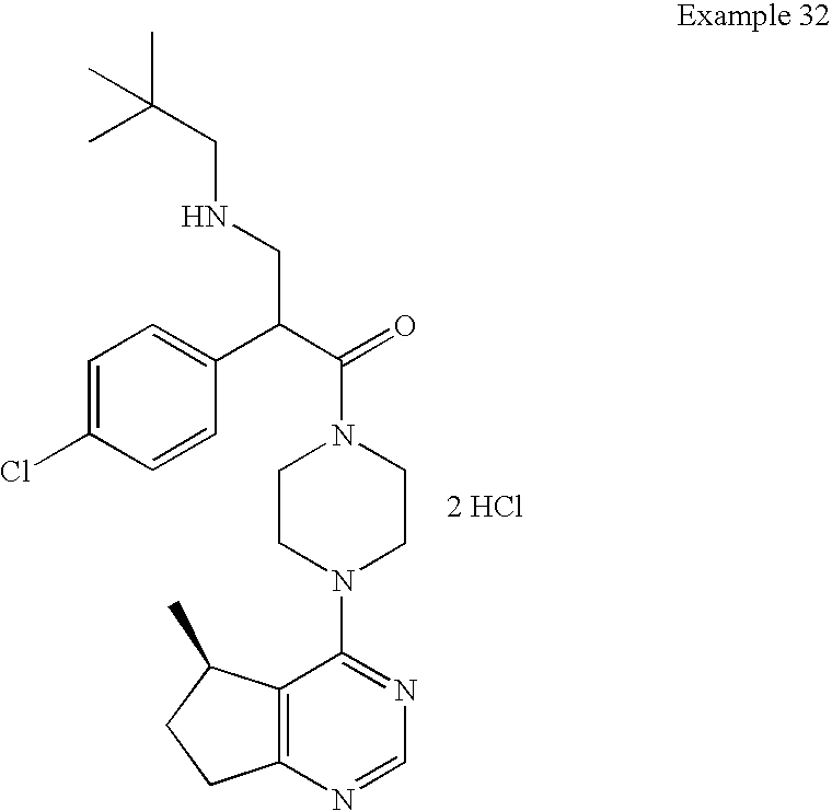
[2 HCl].C12=C(N=CN=C1N1CCN(C(=O)C(C3=CC=C(Cl)C=C3)CNCC(C)(C)C)CC1)CCC2C
